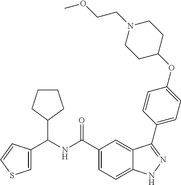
C(NC(C1=CC=C2C(=C1)C(C1=CC=C(OC3CCN(CCOC)CC3)C=C1)=NN2)=O)(C1CCCC1)C1=CSC=C1
